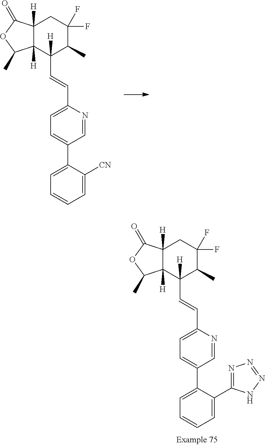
C12([H])C([H])(C([H])(C=CC3=CC=C(C4=CC=CC=C4[CN])C=N3)C(C)C(F)(F)C1)C(C)OC2=O.C12([H])C([H])(C([H])(C=CC3=CC=C(C4=CC=CC=C4C4=NN=NN4)C=N3)C(C)C(F)(F)C1)C(C)OC2=O
